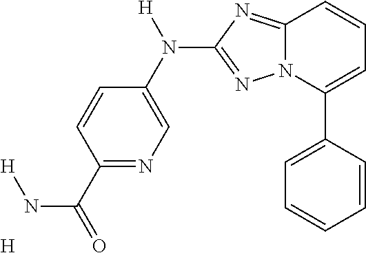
C1(C(=O)N[H])=NC=C(N(C2=NN3C(=N2)C=CC=C3C2=CC=CC=C2)[H])C=C1.[H]
